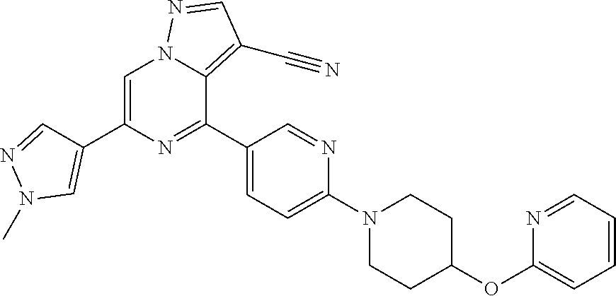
C1=C(OC2CCN(C3=CC=C(C4=NC(C5=CN(C)N=C5)=CN5C4=C(C#N)C=N5)C=N3)CC2)N=CC=C1
